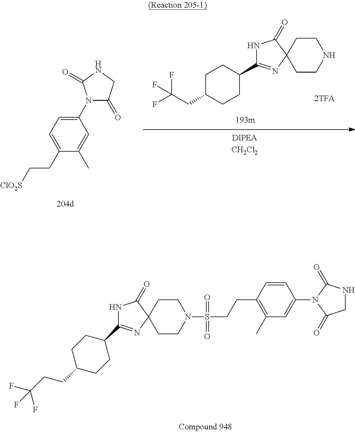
C1(C2=NC3(C(=O)N2)CCN(S(CCC2=C(C)C=C(N4C(=O)CNC4=O)C=C2)(=O)=O)CC3)CCC(CCC(F)(F)F)CC1.C1(N2C(=O)CNC2=O)=CC=C(CC[ClO2S])C(C)=C1.C1C(CC(F)(F)F)CCC(C2=NC3(C(=O)N2)CCNCC3)C1
